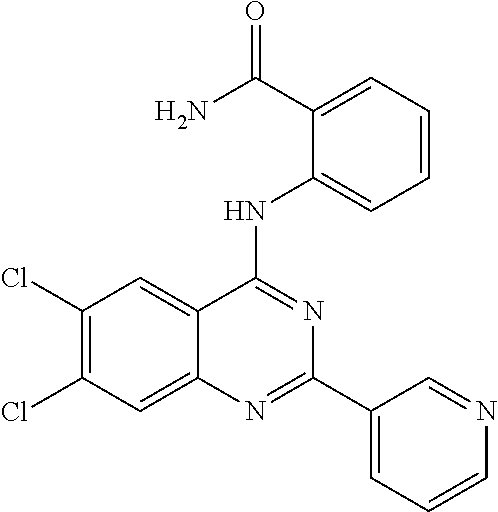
C1(Cl)=C(Cl)C=C2C(=C1)C(NC1=CC=CC=C1C(N)=O)=NC(C1=CC=CN=C1)=N2
